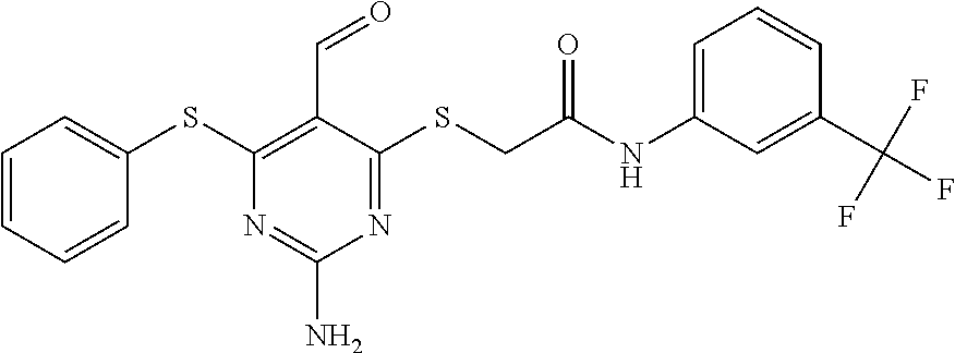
C1=CC=CC(SC2=C(C=O)C(SCC(=O)NC3=CC=CC(C(F)(F)F)=C3)=NC(N)=N2)=C1
